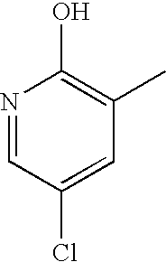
N1=CC(Cl)=CC(C)=C1O
